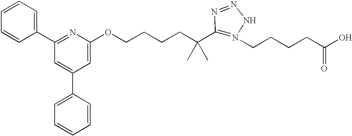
C1=CC=CC(C2=NC(OCCCCC(C3=N(CCCCC(O)=O)NN=N3)(C)C)=CC(C3=CC=CC=C3)=C2)=C1
